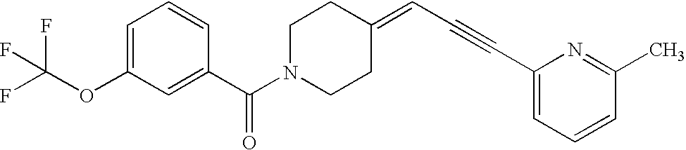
C1=C(OC(F)(F)F)C=C(C(N2CCC(=CC#CC3=CC=CC(C)=N3)CC2)=O)C=C1
